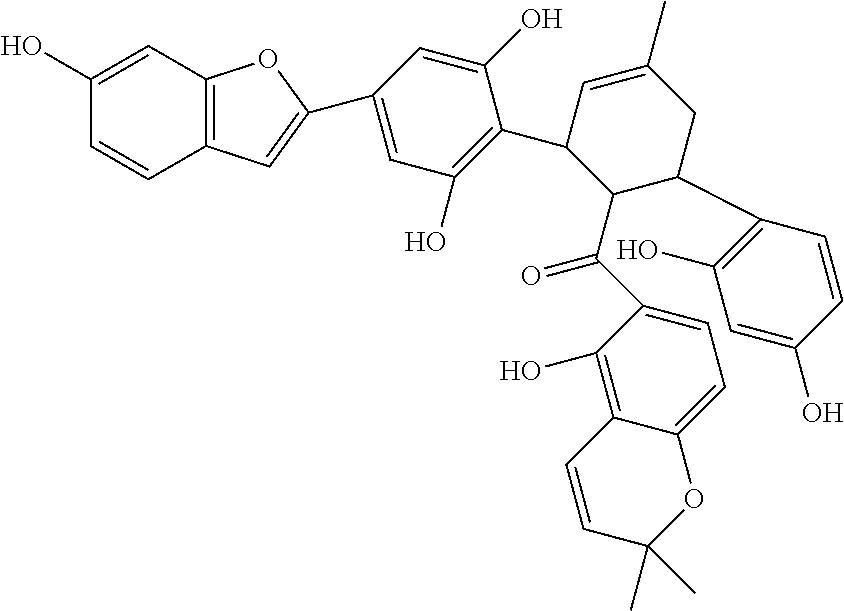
C1(O)=CC2=C(C=C1)C=C(C1=CC(O)=C(C3C(C(C4=CC=C5C(=C4O)C=CC(C)(C)O5)=O)C(C4=C(O)C=C(O)C=C4)CC(C)=C3)C(O)=C1)O2
